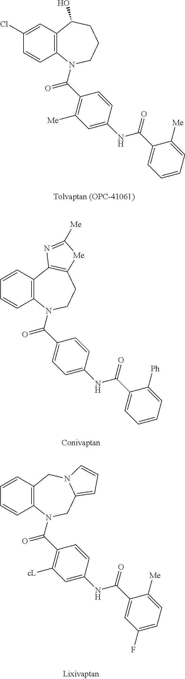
C1=CC2=C(C=C1Cl)C(O)CCCN2C(C1=C([Me])C=C(NC(=O)C2=CC=CC=C2[Me])C=C1)=O.C1=CC2=C(C=C1)C1=C(CCN2C(C2=CC=C(NC(=O)C3=CC=CC=C3[Ph])C=C2)=O)[Me]C([Me])=N1.C1=CC2=C(C=C1)CN1C(=CC=C1)CN2C(C1=C([cL])C=C(NC(=O)C2=CC(F)=CC=C2[Me])C=C1)=O
